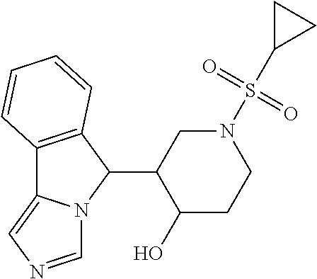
C12=C(C(C3CN(S(C4CC4)(=O)=O)CCC3O)N3C1=CN=C3)C=CC=C2
